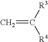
C=C([R4])[R3]
